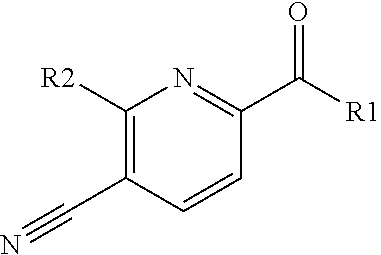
C1([R2])=C(C#N)C=CC(C([R1])=O)=N1
